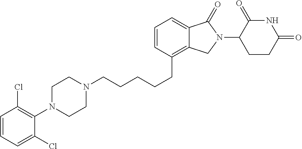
C(CCCCC1=C2C(=CC=C1)C(=O)N(C1C(=O)NC(=O)CC1)C2)N1CCN(C2=C(Cl)C=CC=C2Cl)CC1
